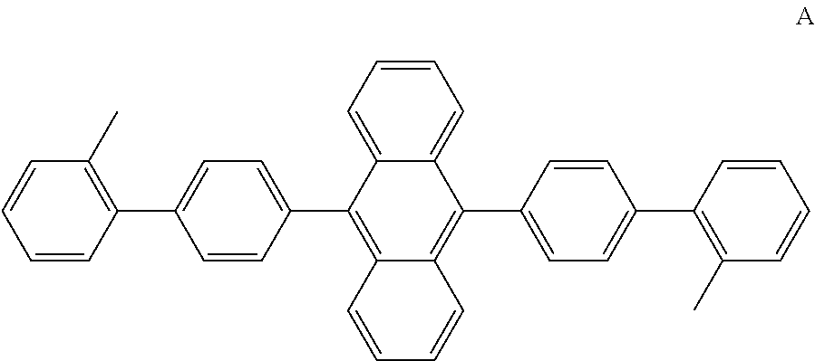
C1=CC=C2C(=C1)C(C1=CC=C(C3=C(C)C=CC=C3)C=C1)=C1C(=C2C2=CC=C(C3=C(C)C=CC=C3)C=C2)C=CC=C1
